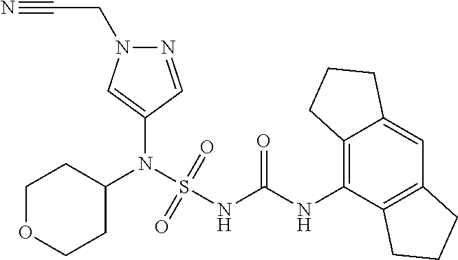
C1(N(S(NC(NC2=C3C(=CC4=C2CCC4)CCC3)=O)(=O)=O)C2CCOCC2)=CN(CC#N)N=C1
